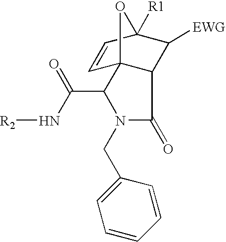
C1=CC2([R1])C([EWG])C3C1(O2)C(C(=O)N[R2])N(CC1=CC=CC=C1)C3=O
